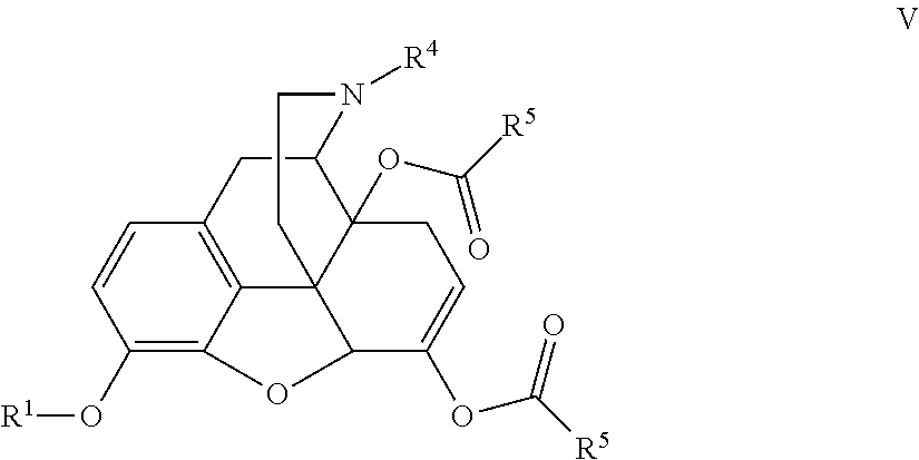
C1(O[R1])=C2C3=C(C=C1)CC1C4(OC([R5])=O)C3(C(C(OC([R5])=O)=CC4)O2)CCN1[R4]
